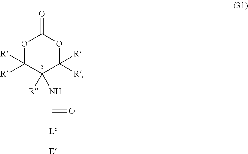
O1C([R])([R])C([R])(NC(=O)[Lc][E])C([R])([R])OC1=O
